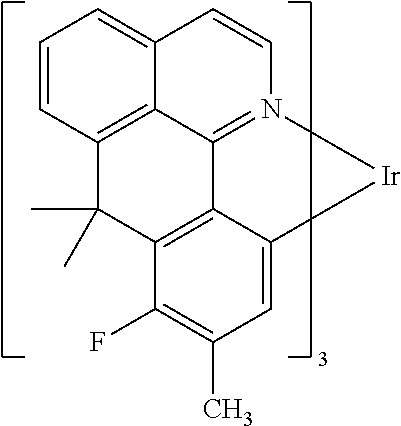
C12=CC=CC3=C1C1=N(C=C2)[Ir]C2=CC(C)=C(F)C(=C12)C3(C)C
